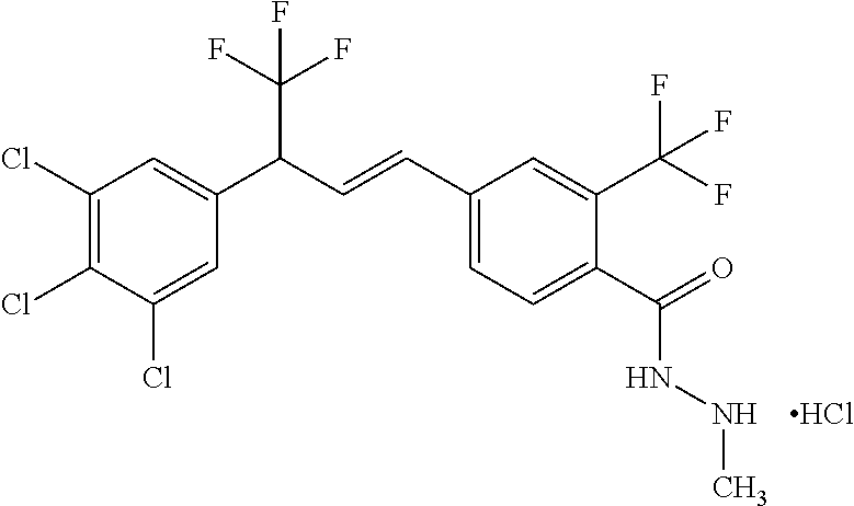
C1(Cl)=C(Cl)C(Cl)=CC(C(C=CC2=CC=C(C(=O)NNC)C(C(F)(F)F)=C2)C(F)(F)F)=C1.Cl
